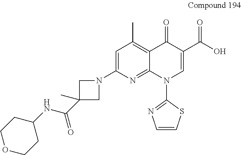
C1=C(N2CC(C(NC3CCOCC3)=O)(C)C2)N=C2C(=C1C)C(=O)C(C(O)=O)=CN2C1=NC=CS1
